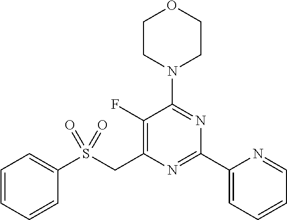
C1(S(CC2=C(F)C(N3CCOCC3)=NC(C3=CC=CC=N3)=N2)(=O)=O)=CC=CC=C1
